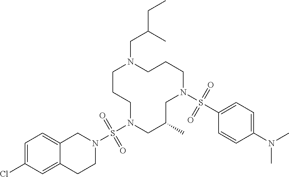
C1CCN(S(N2CC3=CC=C(Cl)C=C3CC2)(=O)=O)CC(C)CN(S(C2=CC=C(N(C)C)C=C2)(=O)=O)CCCN1CC(CC)C
